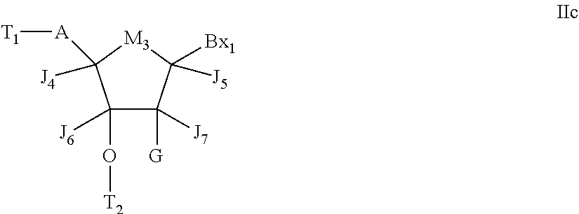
C1([J6])(O[T2])C([J7])([G])C([Bx1])([J5])[M3]C1([J4])[A][T1]
